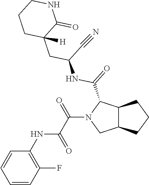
C12C(C(C(=O)NC(C#N)CC3([H])C(=O)NCCC3)N(C(C(=O)NC3=C(F)C=CC=C3)=O)C1)CCC2
